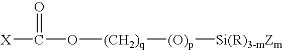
[X]C(O[(CH2)q][(O)p][Si(R)3-mZm])=O
